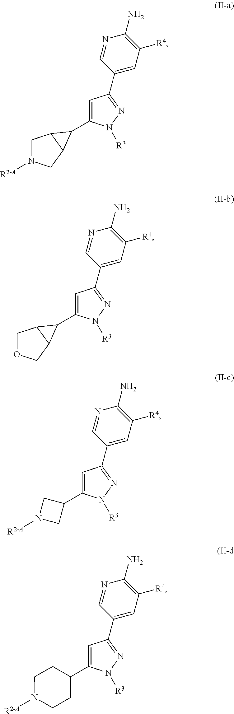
C1=C(C2C3CN([R2-A])CC32)N([R3])N=C1C1=CC([R4])=C(N)N=C1.C1=C(C2C3COCC32)N([R3])N=C1C1=CC([R4])=C(N)N=C1.C1=C(C2CN([R2-A])C2)N([R3])N=C1C1=CC([R4])=C(N)N=C1.C1=C(C2CCN([R2-A])CC2)N([R3])N=C1C1=CC([R4])=C(N)N=C1
